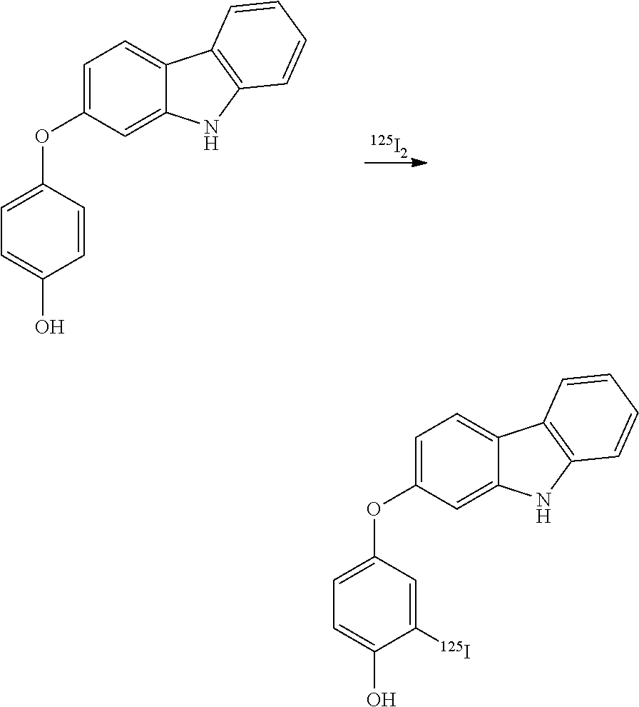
[125I2].C1=CC(OC2=CC=C3C(=C2)NC2=C3C=CC=C2)=CC=C1O.C1([125I])=CC(OC2=CC=C3C(=C2)NC2=C3C=CC=C2)=CC=C1O
